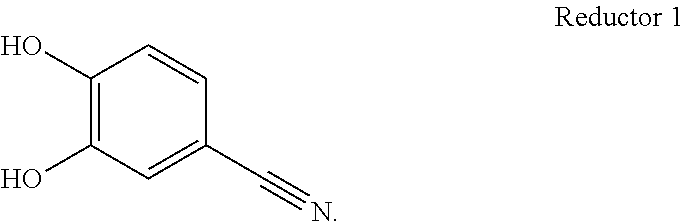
C1(O)=C(O)C=C(C#N)C=C1
